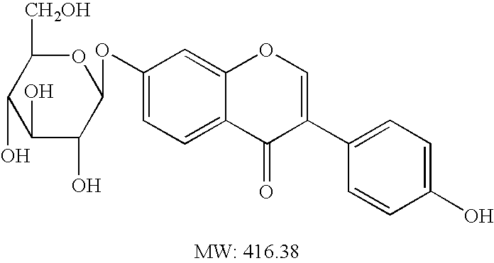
C1(OC2OC([CH2OH])C(O)C(O)C2O)=CC=C2C(=C1)OC=C(C1=CC=C(O)C=C1)C2=O
